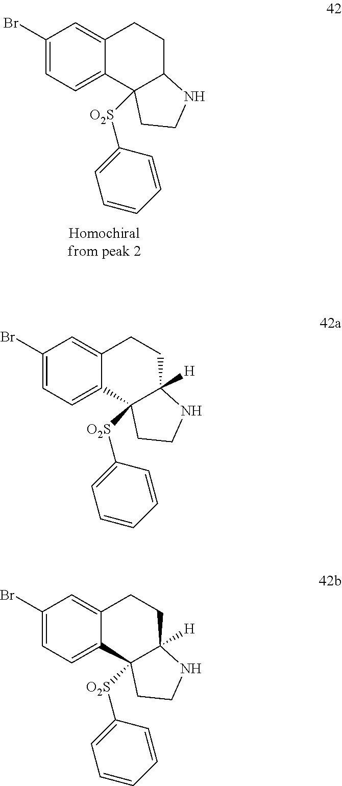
C1(Br)=CC=C2C(=C1)CCC1NCCC21[O2S]C1=CC=CC=C1.C1(Br)=CC=C2C(=C1)CCC1([H])NCCC21[O2S]C1=CC=CC=C1.C1(Br)=CC=C2C(=C1)CCC1([H])NCCC21[O2S]C1=CC=CC=C1
